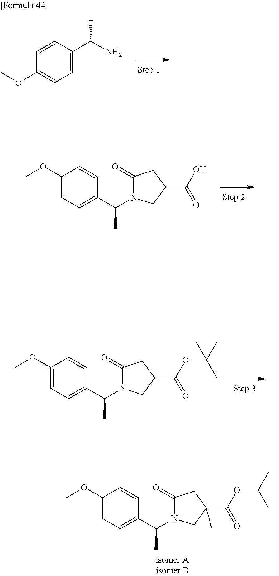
C1=CC(OC)=CC=C1C(N)C.C1=CC(C(N2C(=O)CC(C(O)=O)C2)C)=CC=C1OC.C1=CC(C(N2C(=O)CC(C(=O)OC(C)(C)C)C2)C)=CC=C1OC.C1=CC(C(N2C(=O)CC(C)(C(=O)OC(C)(C)C)C2)C)=CC=C1OC
